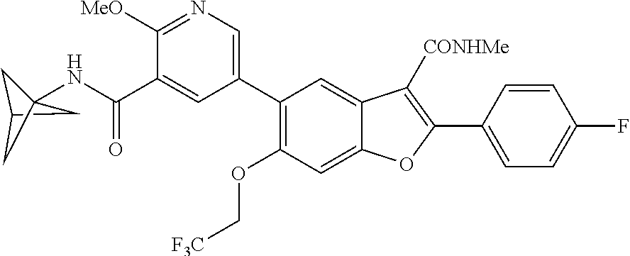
C1=C2C(=CC(C3=CN=C([MeO])C(C(NC45CC(C4)C5)=O)=C3)=C1OC[F3C])C([CONHMe])=C(C1=CC=C(F)C=C1)O2
